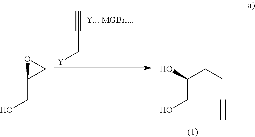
C#CC[Y].C(CO)(O)CCC#C.C1(CO)CO1
